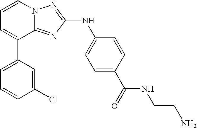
C1=C(C2=CC=CN3C2=NC(NC2=CC=C(C(=O)NCCN)C=C2)=N3)C=C(Cl)C=C1
